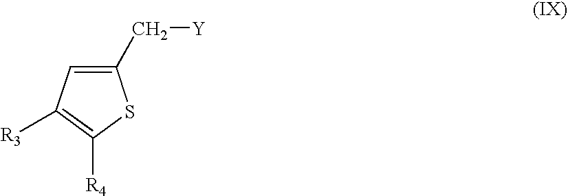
C1(C[Y])=CC([R3])=C([R4])S1
